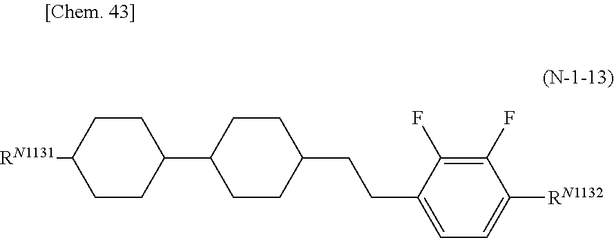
C1CC(CCC2=CC=C([RN1132])C(F)=C2F)CCC1C1CCC([RN1131])CC1
